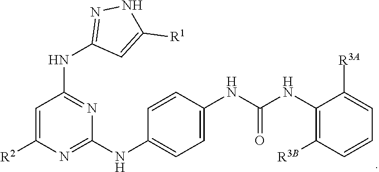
C1=C([R2])N=C(NC2=CC=C(NC(NC3=C([R3B])C=CC=C3[R3A])=O)C=C2)N=C1NC1=NNC([R1])=C1
